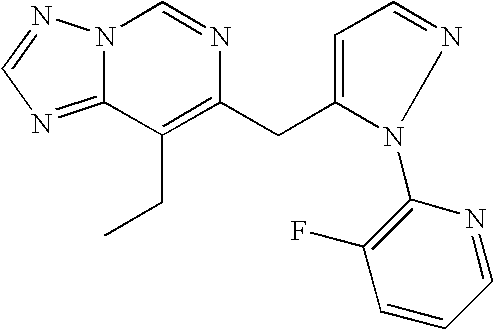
N12C(=NC=N1)C(CC)=C(CC1=CC=NN1C1=C(F)C=CC=N1)N=C2
